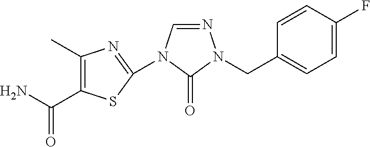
C1=CC(F)=CC=C1CN1N=CN(C2=NC(C)=C(C(N)=O)S2)C1=O
